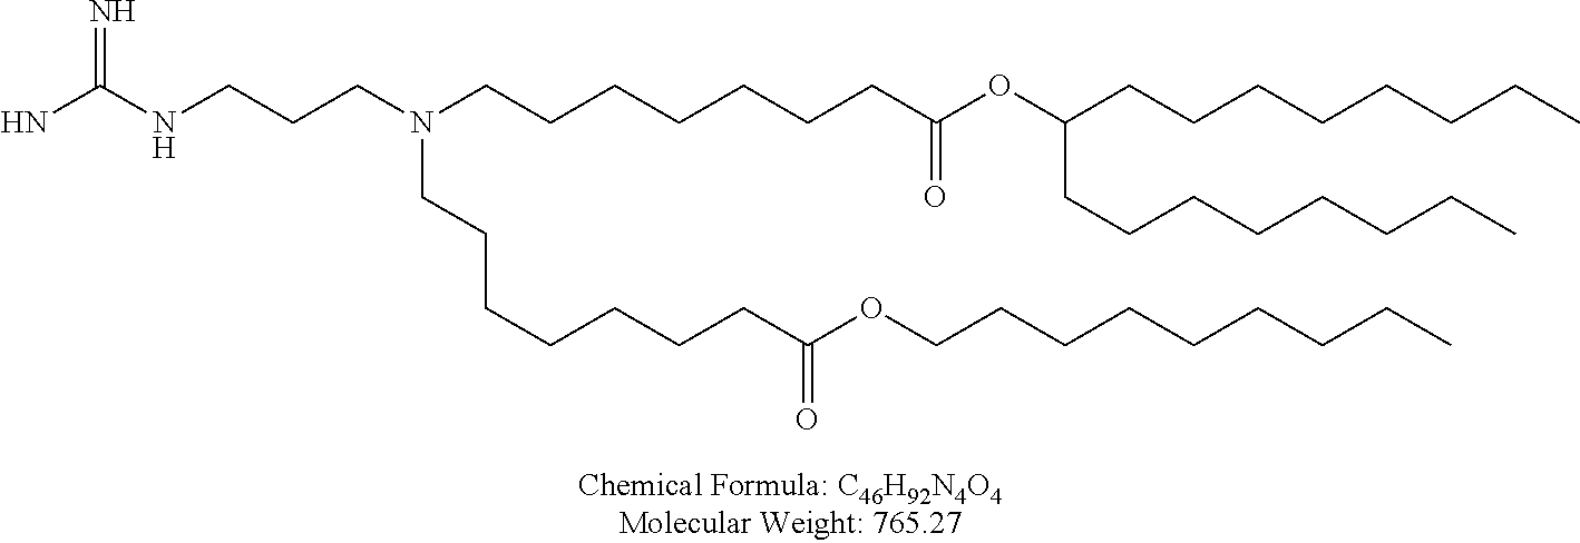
C(CCN(CCCCCCCC(OC(CCCCCCCC)CCCCCCCC)=O)CCCCCCCC(OCCCCCCCCC)=O)NC(=N)N
